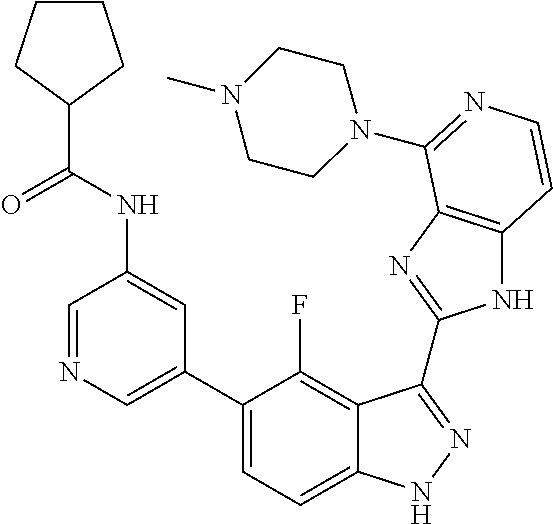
C1=C(C2=CC=C3C(=C2F)C(C2=NC4=C(N2)C=CN=C4N2CCN(C)CC2)=NN3)C=C(NC(C2CCCC2)=O)C=N1
